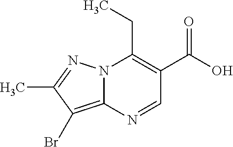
N12C(=C(Br)C(C)=N1)N=CC(C(=O)O)=C2CC
